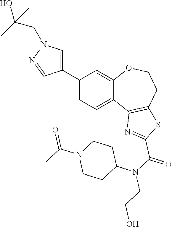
C1=C(C2=CN(CC(C)(O)C)N=C2)C=C2C(=C1)C1=C(CCO2)SC(C(N(C2CCN(C(C)=O)CC2)CCO)=O)=N1
